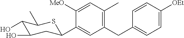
C1([MeO])=CC(C)=C(CC2=CC=C([OEt])C=C2)C=C1C1CC(O)C(O)C(C)S1
